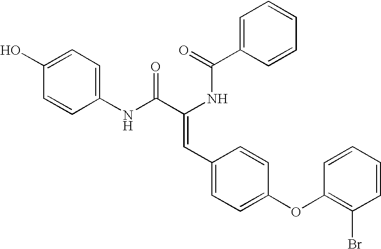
C1=C(C(=O)NC(C(NC2=CC=C(O)C=C2)=O)=CC2=CC=C(OC3=C(Br)C=CC=C3)C=C2)C=CC=C1
